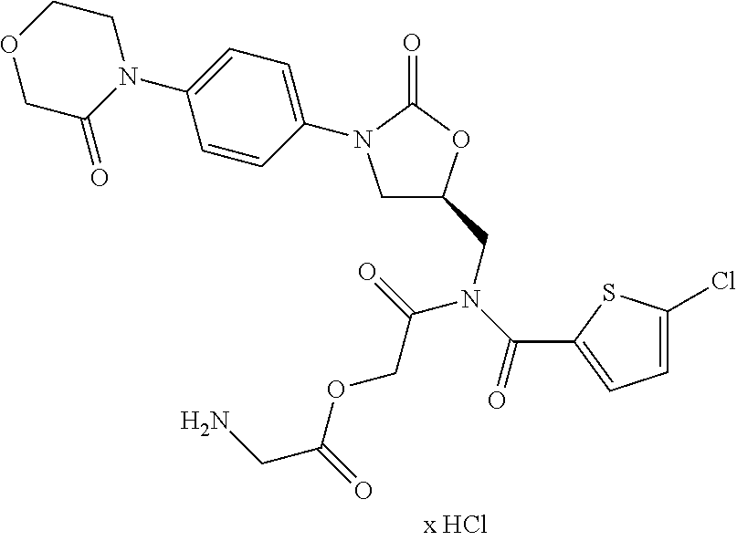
C1N(C2=CC=C(N3C(=O)COCC3)C=C2)C(=O)OC1CN(C(COC(CN)=O)=O)C(=O)C1=CC=C(Cl)S1
